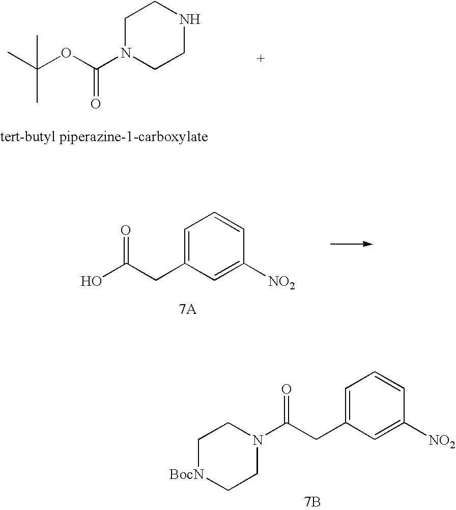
C1N(C(OC(C)(C)C)=O)CCNC1.C1=C(CC(O)=O)C=C([NO2])C=C1.C1=C(CC(N2CC[BocN]CC2)=O)C=C([NO2])C=C1.[7B]
